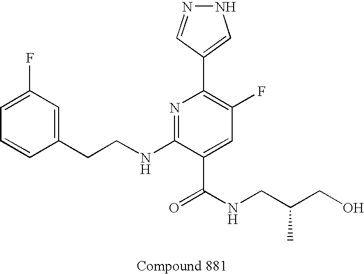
C1=CC(CCNC2=NC(C3=CNN=C3)=C(F)C=C2C(NCC(CO)C)=O)=CC(F)=C1
